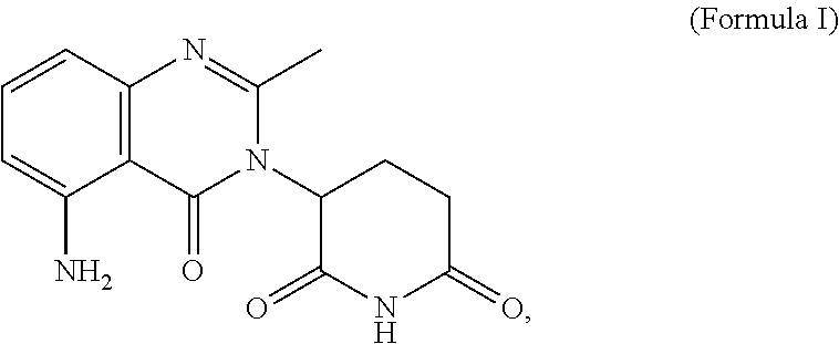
CC1=NC2=C(C(N)=CC=C2)C(=O)N1C1CCC(=O)NC1=O
